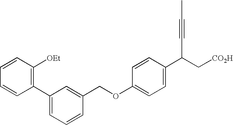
C1=CC([OEt])=C(C2=CC=CC(COC3=CC=C(C(C#CC)C[CO2H])C=C3)=C2)C=C1
